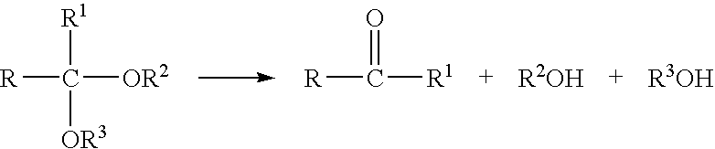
[R]C([R1])([OR2])[OR3].[R]C(=O)[R1].[R2OH].[R3OH]
